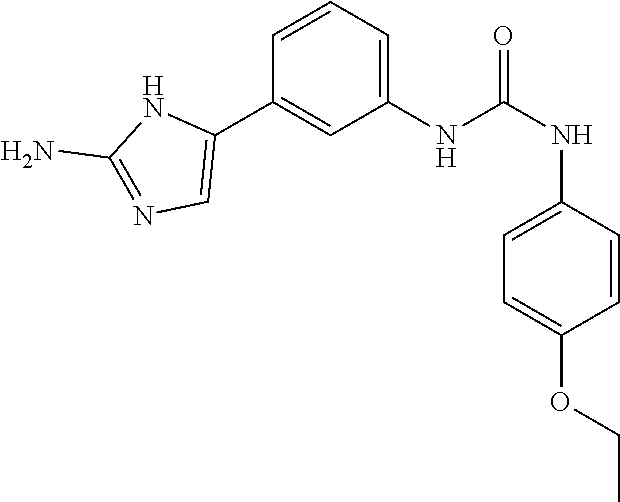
C1(NC(NC2=CC=C(OCC)C=C2)=O)=CC=CC(C2=CN=C(N)N2)=C1
